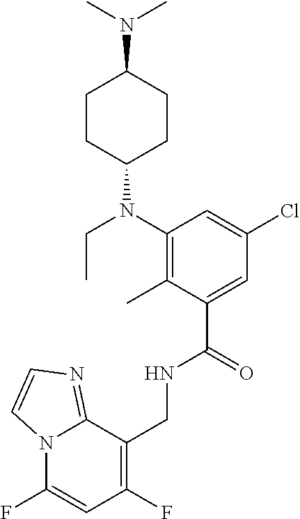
C1(CNC(C2=CC(Cl)=CC(N(C3CCC(N(C)C)CC3)CC)=C2C)=O)=C(F)C=C(F)N2C1=NC=C2
